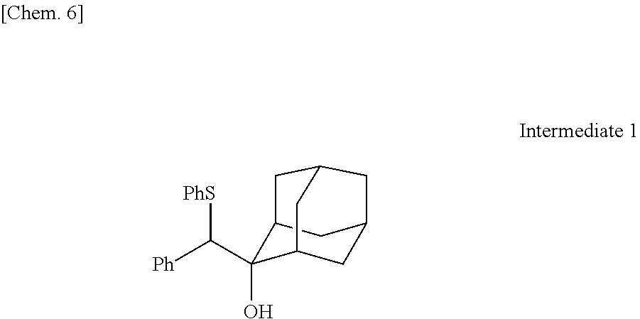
[PhS]C([Ph])C1(O)C2CC3CC1CC(C2)C3
